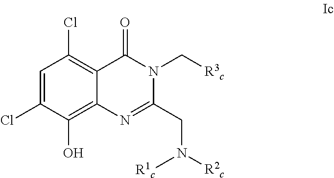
C1=C(Cl)C(O)=C2C(=C1Cl)C(=O)N(C[R3c])C(CN([R2c])[R1c])=N2
